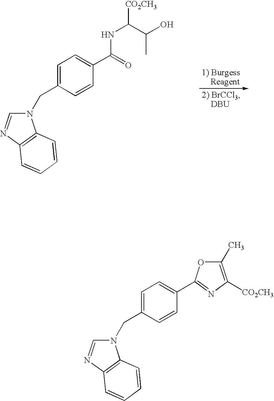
N1(CC2=CC=C(C(=O)NC(C(O)C)[CO2CH3])C=C2)C=NC2=C1C=CC=C2.N1(CC2=CC=C(C3=NC([CO2CH3])=C(C)O3)C=C2)C=NC2=C1C=CC=C2
